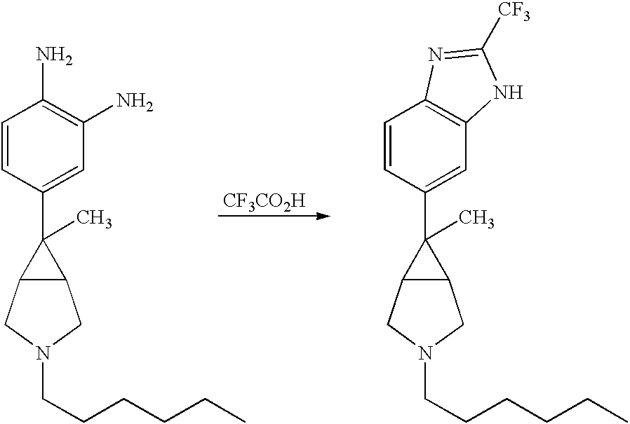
C1=CC(C2(C)C3C2CN(CCCCCC)C3)=CC(N)=C1N.C1=CC(C2(C)C3C2CN(CCCCCC)C3)=CC2=C1N=C([CF3])N2.[CF3CO2H]
